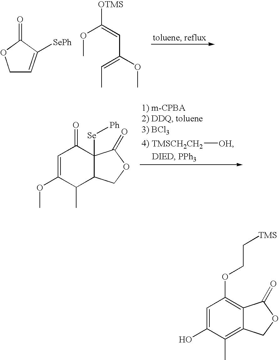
C1C=C([SePh])C(=O)O1.[OTMS]C(=CC(=CC)OC)OC.C1=C(OC)C(C)C2C([Se][Ph])(C1=O)C(=O)OC2.[TMSCH2CH2][OH].C1=C(O)C(C)=C2C(=C1OCC[TMS])C(=O)OC2
